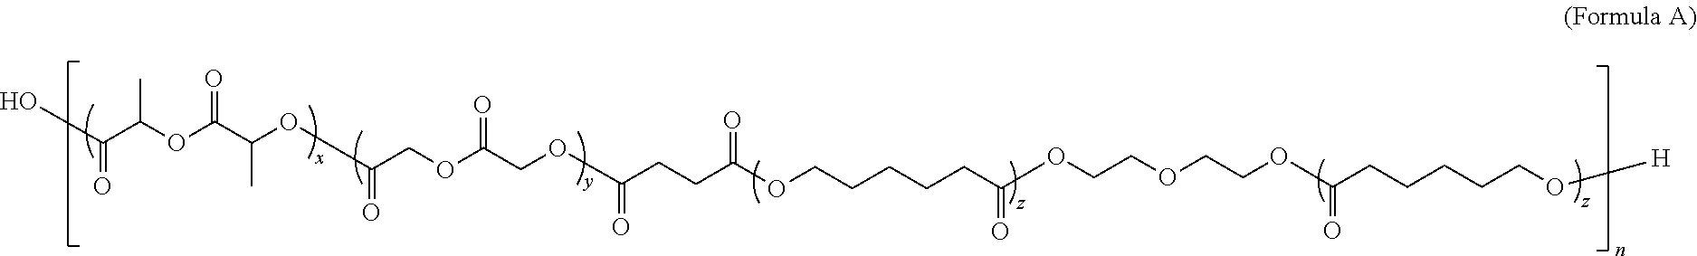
C(=O)(O)C(OC(C(OC(COC(COC(CCC(OCCCCCC(OCCOCCOC(=O)CCCCCO[H])=O)=O)=O)=O)=O)C)=O)C
